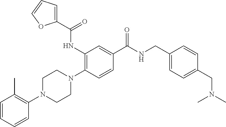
C1=CC=CC(N2CCN(C3=C(NC(C4=CC=CO4)=O)C=C(C(NCC4=CC=C(CN(C)C)C=C4)=O)C=C3)CC2)=C1C
